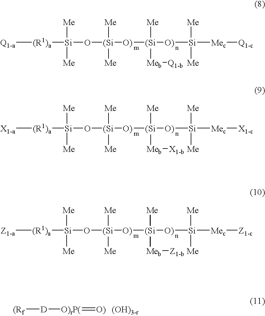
[(R1)a]([Q1-a])[Si]([Me])([Me])O[(Si]([Me])([Me])[O)][(Si]([Me])([Meb][Q1-b])[O)][Si]([Me])([Me])[Mec][Q1-c].[(R1)a]([X1-a])[Si]([Me])([Me])O[(Si]([Me])([Me])[O)][(Si]([Me])([Meb][X1-b])[O)][Si]([Me])([Me])[Mec][X1-c].[(R1)a]([Z1-a])[Si]([Me])([Me])O[(Si]([Me])([Me])[O)][(Si]([Me])([Meb][Z1-b])[O)][Si]([Me])([Me])[Mec][Z1-c].[(Rf][D][O)rP(]=[O)]
